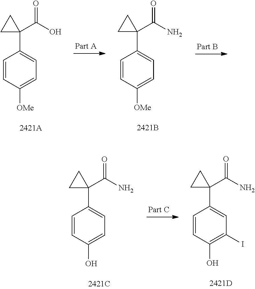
C1=CC([OMe])=CC=C1C1(C(=O)O)CC1.C1=CC([OMe])=CC=C1C1(C(=O)N)CC1.C1=CC(O)=CC=C1C1(C(=O)N)CC1.C1=CC(O)=C(I)C=C1C1(C(=O)N)CC1
